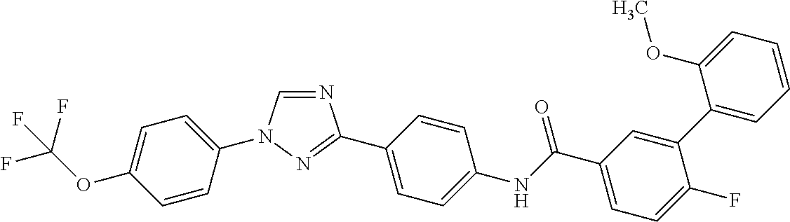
C1=CC(N2C=NC(C3=CC=C(NC(C4=CC=C(F)C(C5=CC=CC=C5OC)=C4)=O)C=C3)=N2)=CC=C1OC(F)(F)F
